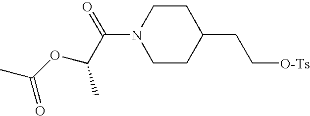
C(C(=O)N1CCC(CC[O-Ts])CC1)(OC(C)=O)C
